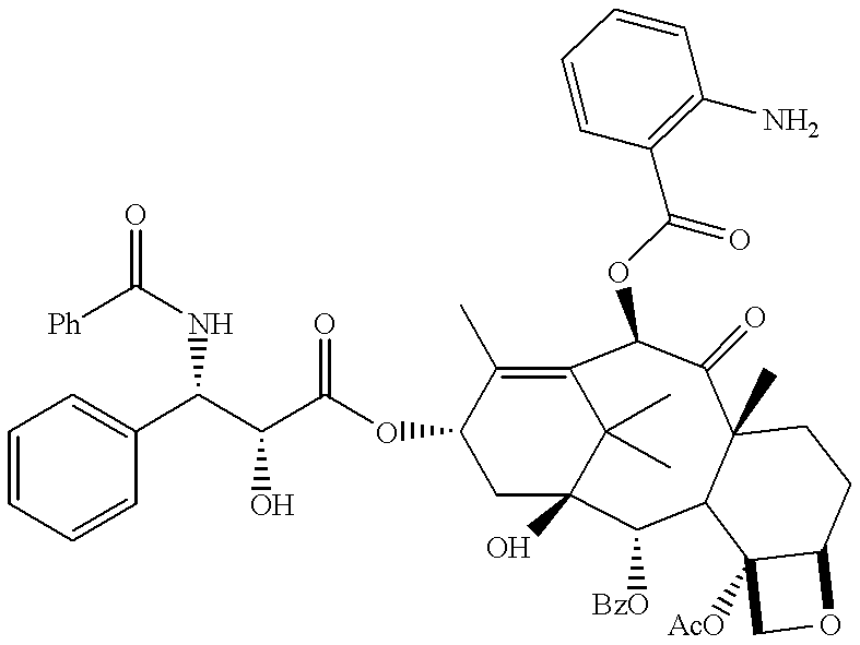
C12(C)C(=O)C(OC(C3=C(N)C=CC=C3)=O)C3=C(C)C(OC(C(C(NC(=O)[Ph])C4=CC=CC=C4)O)=O)CC(O)(C([BzO])C1C1([AcO])C(CC2)OC1)C3(C)C
